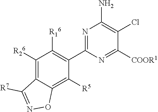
N1=C(C2=C([R16])C([R26])=C3C(=C2[R5])ON=C3[R7])N=C([COOR1])C(Cl)=C1N
